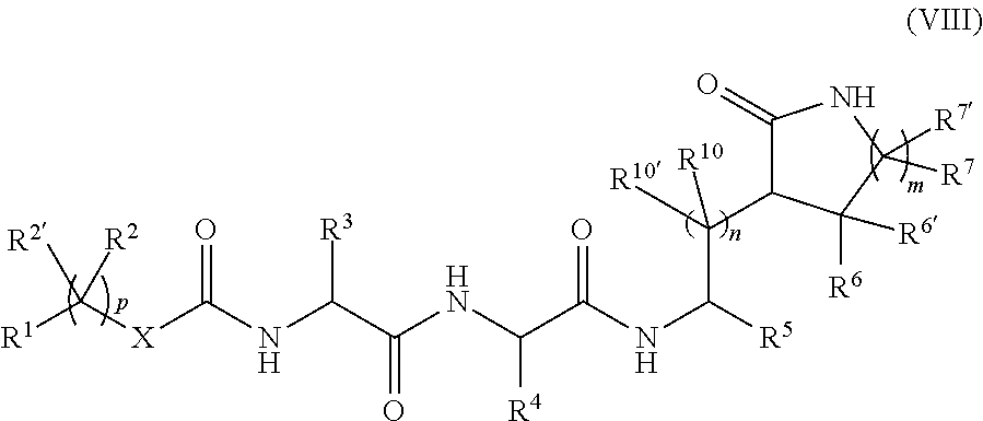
[R1]C([X]C(NC(C(NC(C(NC([R5])C(C1C(=O)NC([R7])([R7])C1([R6])[R6])([R10])[R10])=O)[R4])=O)[R3])=O)([R2])[R2]
